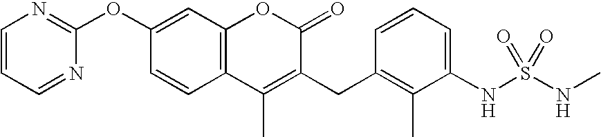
O(C1=CC2=C(C=C1)C(C)=C(CC1=C(C)C(NS(NC)(=O)=O)=CC=C1)C(=O)O2)C1=NC=CC=N1
